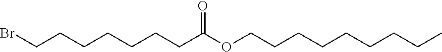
C(CCCC)CCCCOC(CCCCCCCBr)=O
